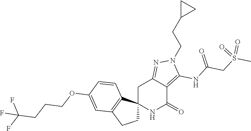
C12(NC(=O)C3=C(NC(CS(C)(=O)=O)=O)N(CCC4CC4)N=C3C1)CCC1=C2C=CC(OCCCC(F)(F)F)=C1
